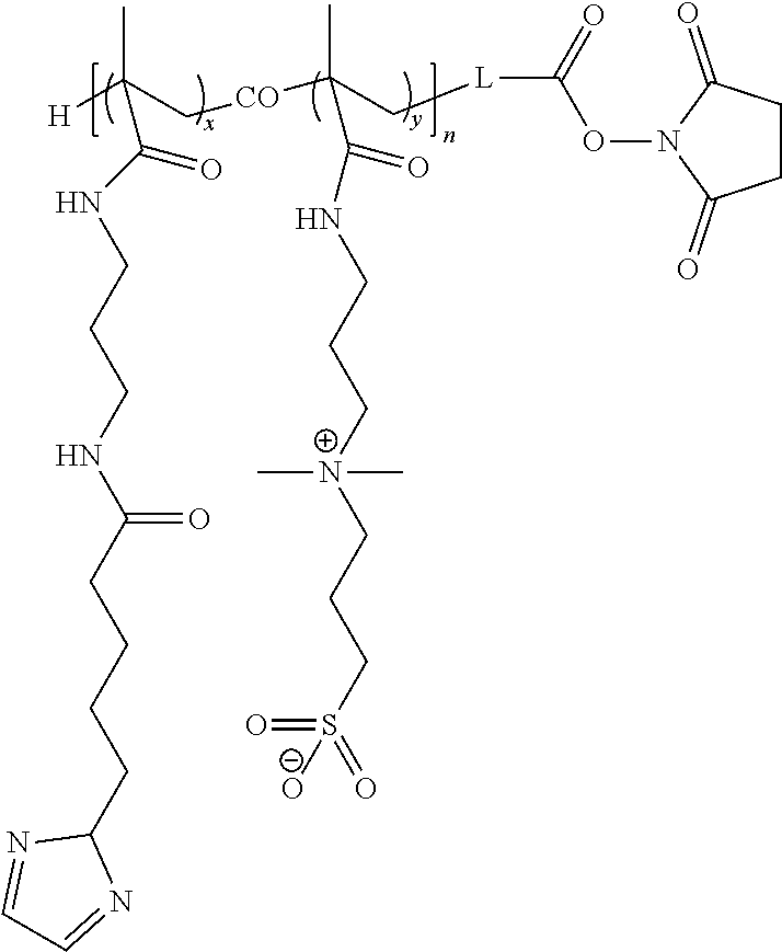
[H]C(C[CO]C(C[L]C(=O)ON1C(=O)CCC1=O)(C)C(=O)NCCC[N+](CCCS(=O)(=O)[O-])(C)C)(C)C(NCCCNC(CCCCC1N=CC=N1)=O)=O
